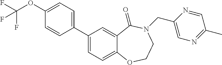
C1=C2C(=CC(C3=CC=C(OC(F)(F)F)C=C3)=C1)C(=O)N(CC1=CN=C(C)C=N1)CCO2
